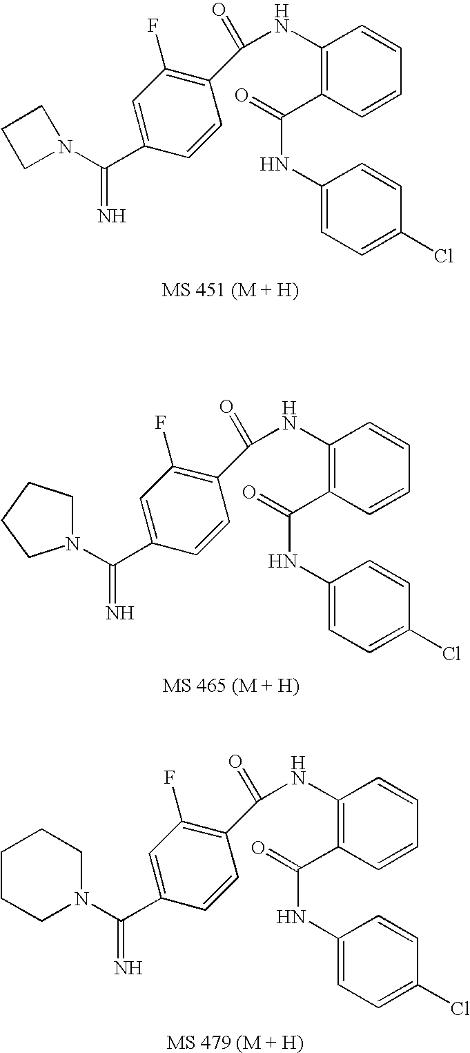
C1(NC(=O)C2=C(F)C=C(C(N3CCC3)=N)C=C2)=C(C(=O)NC2=CC=C(Cl)C=C2)C=CC=C1.C1(NC(=O)C2=C(F)C=C(C(=N)N3CCCC3)C=C2)=C(C(=O)NC2=CC=C(Cl)C=C2)C=CC=C1.C1(NC(=O)C2=C(F)C=C(C(N3CCCCC3)=N)C=C2)=C(C(=O)NC2=CC=C(Cl)C=C2)C=CC=C1
